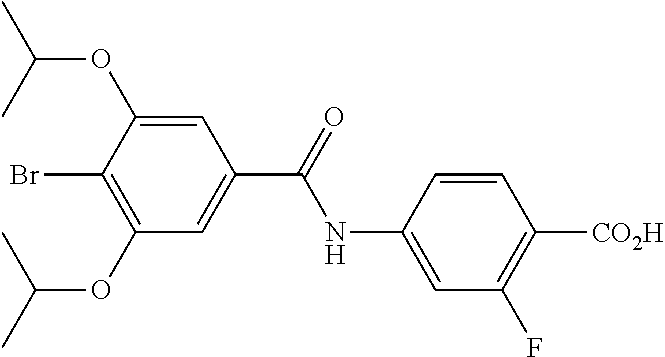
C1=C(NC(=O)C2=CC(OC(C)C)=C(Br)C(OC(C)C)=C2)C=CC([CO2H])=C1F
